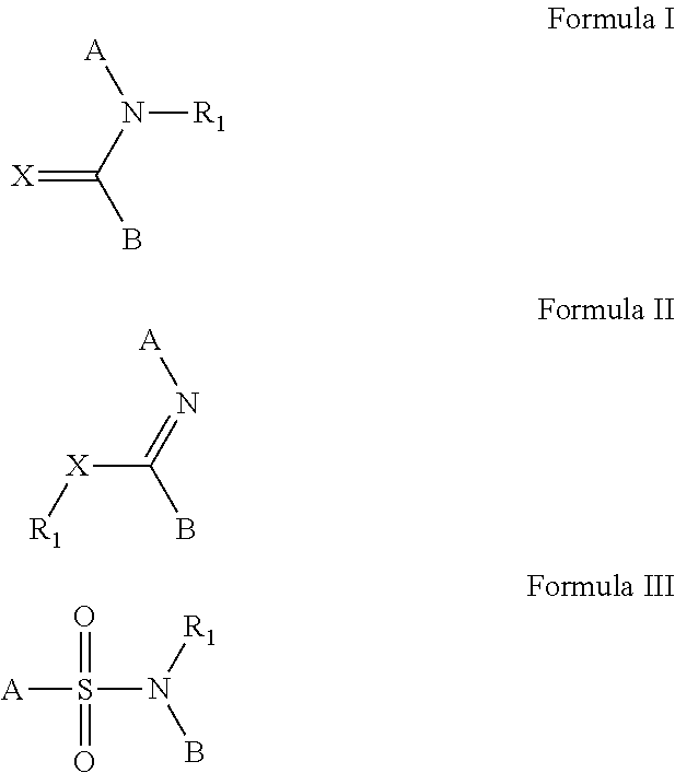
[R1]N(C(B)=[X])[A].[A]N=C([X][R1])B.[A]S(=O)(=O)N(B)[R1]
